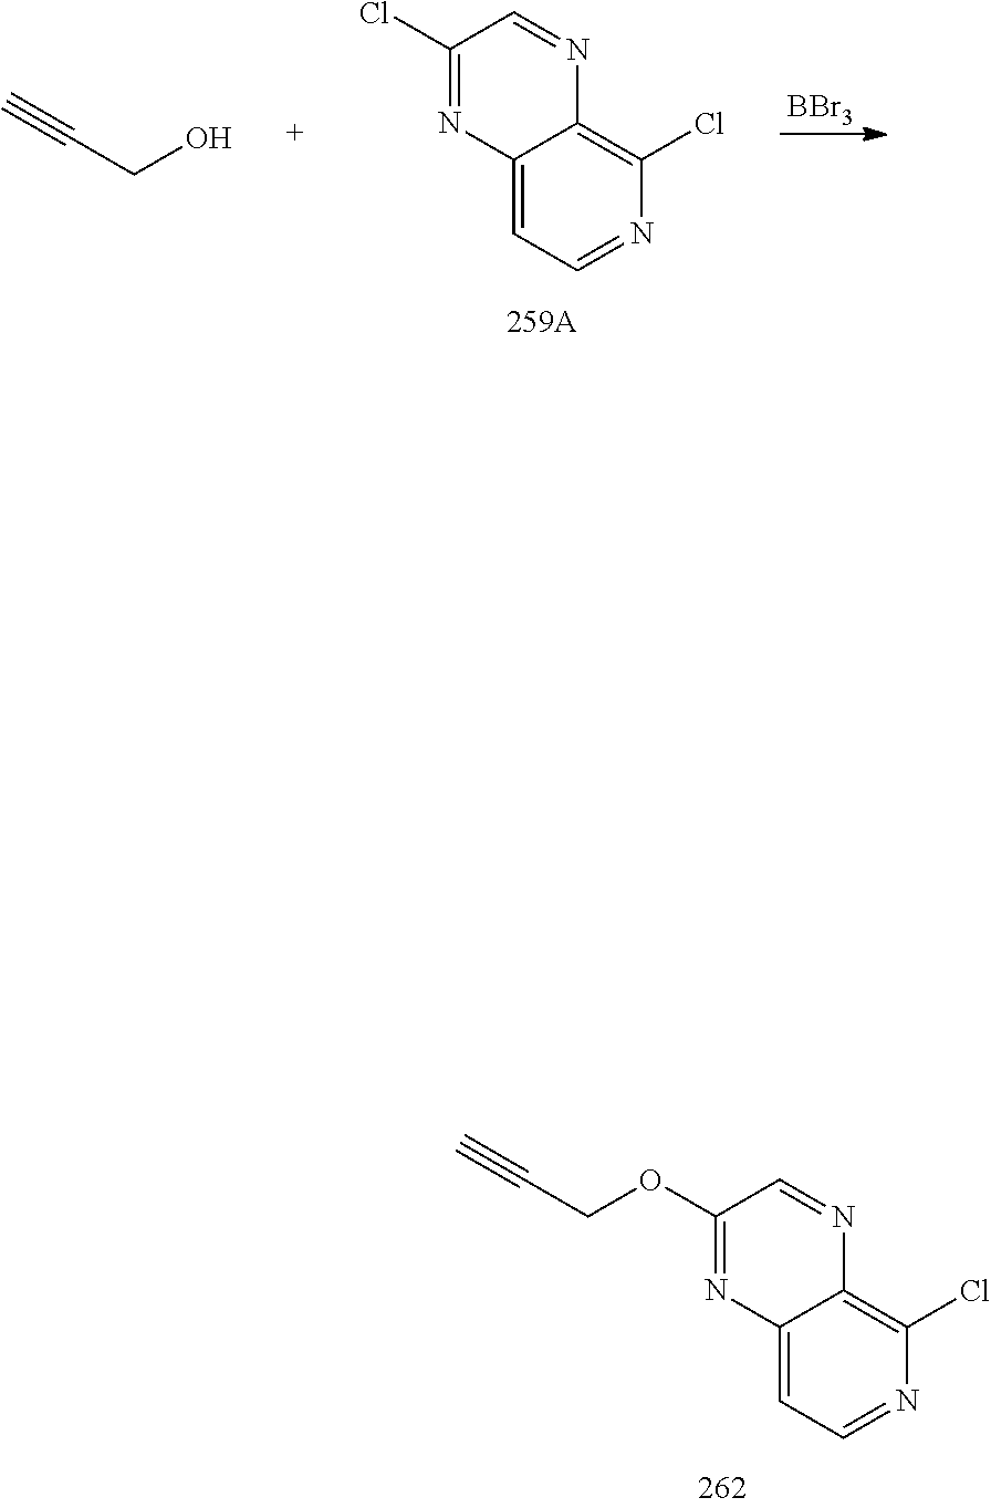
[BBr3].C#CCO.C1(Cl)=NC2=CC=NC(Cl)=C2N=C1.C1(OCC#C)=NC2=CC=NC(Cl)=C2N=C1
